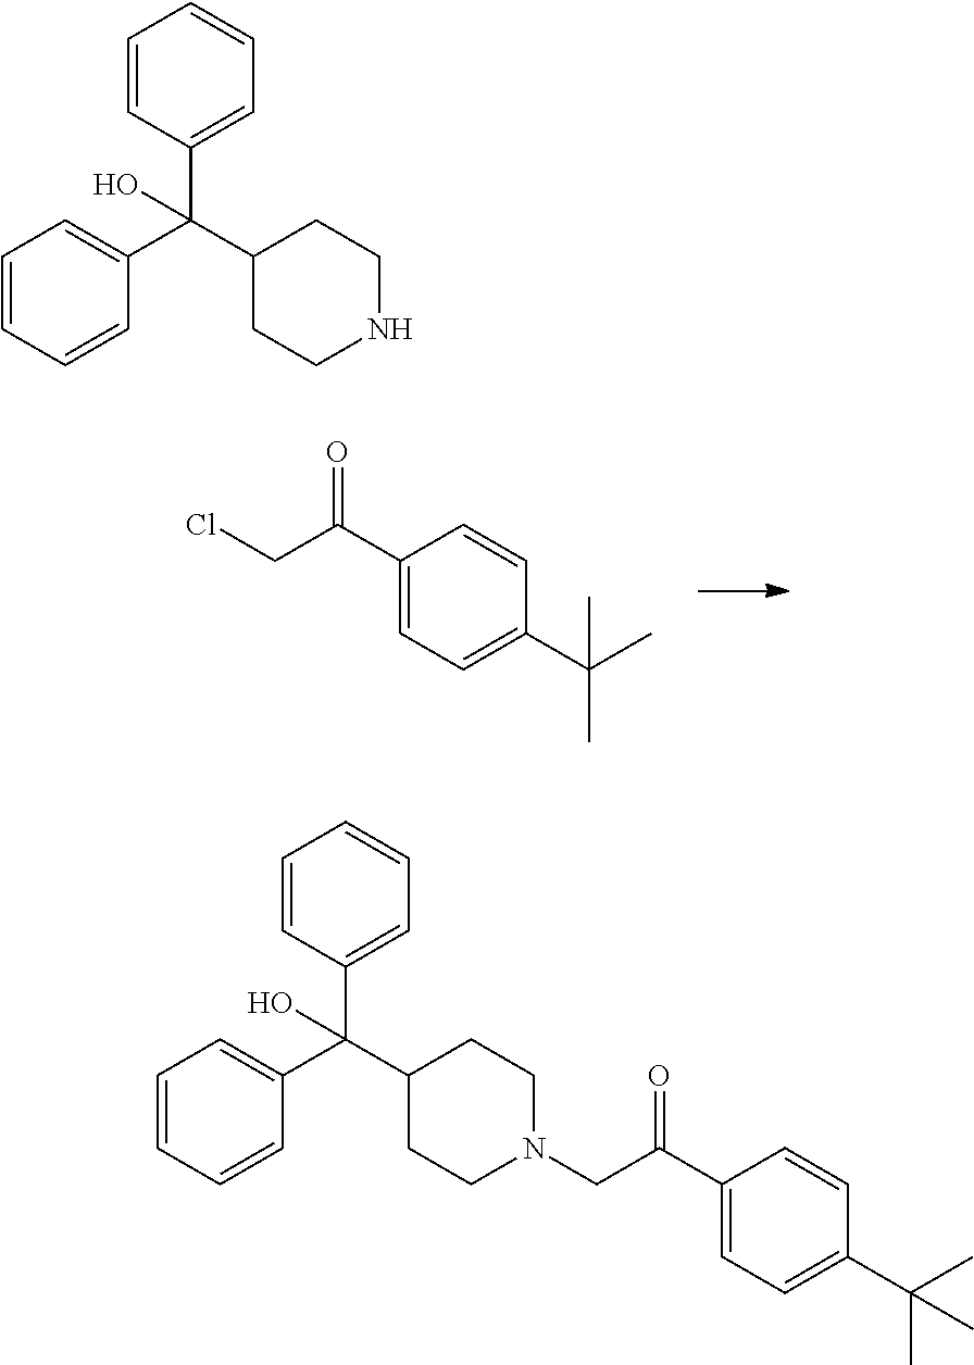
C(Cl)C(C1=CC=C(C(C)(C)C)C=C1)=O.C(N1CCC(C(C2=CC=CC=C2)(C2=CC=CC=C2)O)CC1)C(C1=CC=C(C(C)(C)C)C=C1)=O.C1=CC(C(C2CCNCC2)(C2=CC=CC=C2)O)=CC=C1
